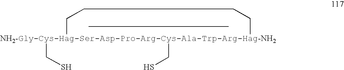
[NH2-Gly-Cys-Hag-Ser-Asp-Pro-Arg-Cys-Ala-Trp-Arg-Hag-NH2]1(CS)(CS)CC=CC1
